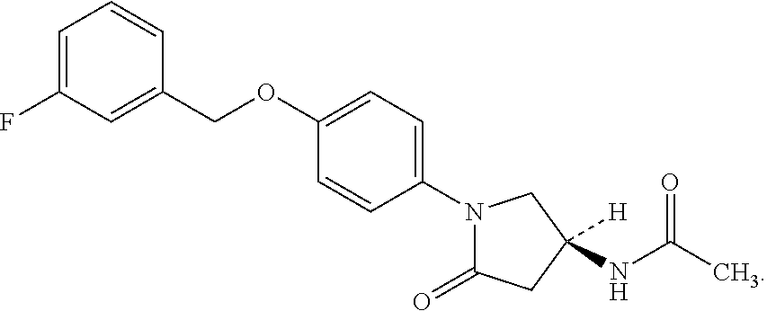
C1=C(F)C=C(COC2=CC=C(N3C(=O)CC(NC(C)=O)([H])C3)C=C2)C=C1
